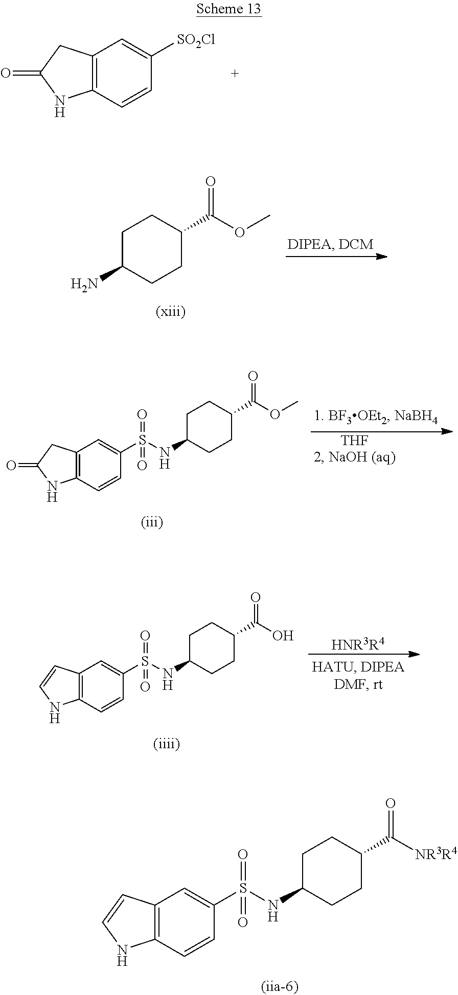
C12=C(C=CC(S(=O)(=O)NC3CCC(C([NR3R4])=O)CC3)=C1)NC=C2.C12=C(C=CC([SO2Cl])=C1)NC(=O)C2.C1C(N)CCC(C(OC)=O)C1.[THF].C12=C(C=CC(S(=O)(=O)NC3CCC(C(OC)=O)CC3)=C1)NC(=O)C2.C12=C(C=CC(S(=O)(=O)NC3CCC(C(O)=O)CC3)=C1)NC=C2.[HNR3R4]
